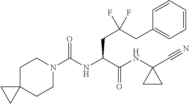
C1C2(CCN(C(NC(C(NC3(C#N)CC3)=O)CC(CC3=CC=CC=C3)(F)F)=O)C1)CC2
